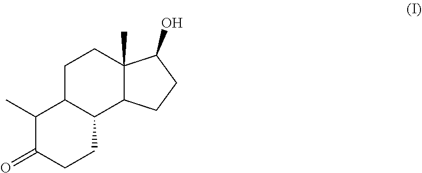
C1(=O)C(C)C2C(CC1)C1C(C)(CC2)C(O)CC1
